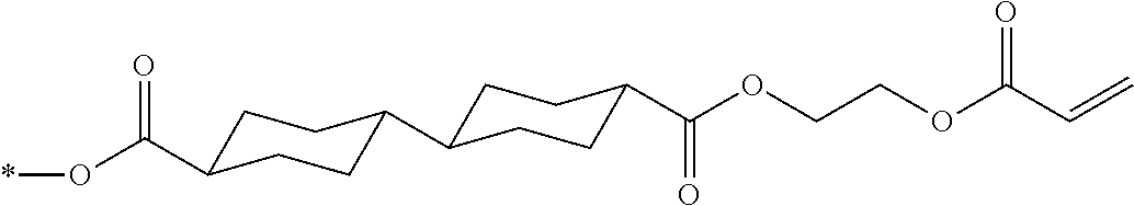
C1C(C(O*)=O)CCC(C2CCC(C(OCCOC(C=C)=O)=O)CC2)C1
